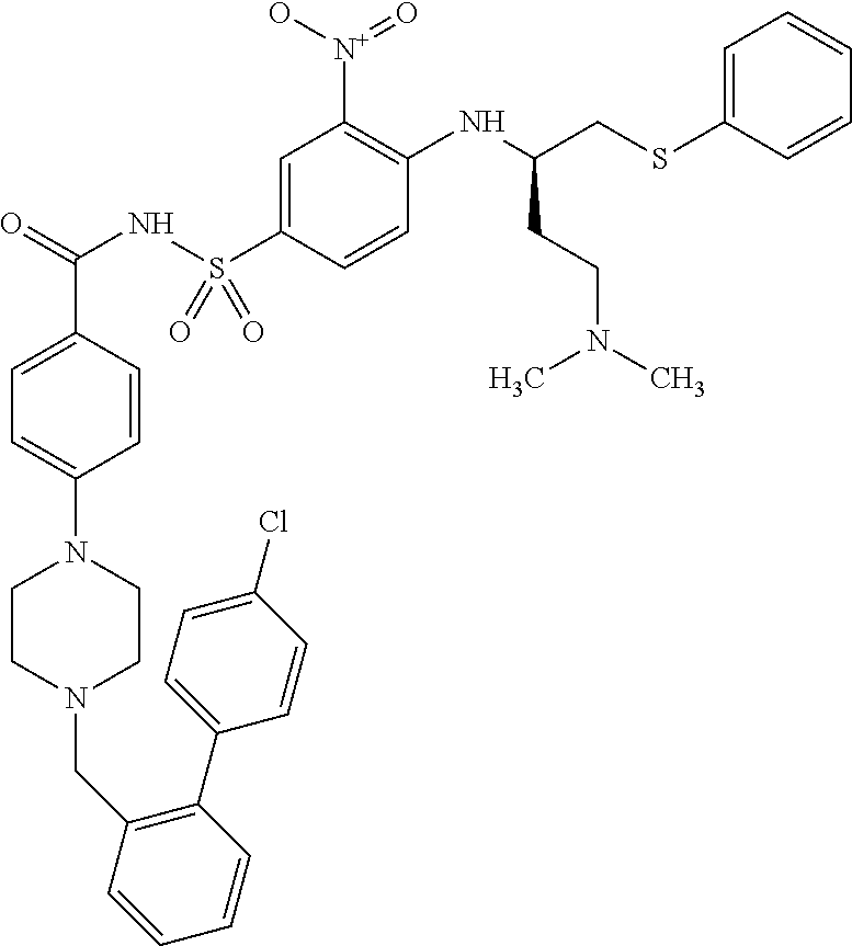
C1CN(CC2=C(C3=CC=C(Cl)C=C3)C=CC=C2)CCN1C1=CC=C(C(=O)NS(C2=CC([N+](=O)O)=C(NC(CSC3=CC=CC=C3)CCN(C)C)C=C2)(=O)=O)C=C1
